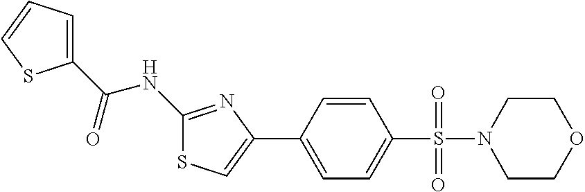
C1(NC(C2=CC=CS2)=O)=NC(C2=CC=C(S(=O)(=O)N3CCOCC3)C=C2)=CS1
